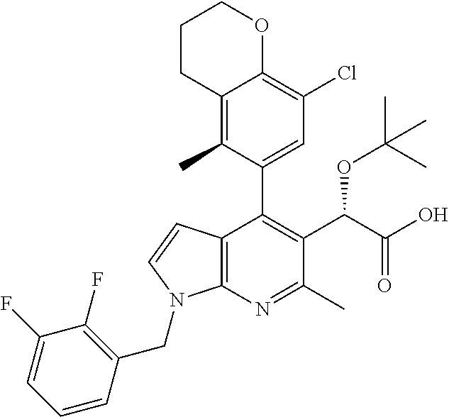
C12=C(C)C(C3=C(C(C(O)=O)OC(C)(C)C)C(C)=NC4=C3C=CN4CC3=C(F)C(F)=CC=C3)=CC(Cl)=C1OCCC2
